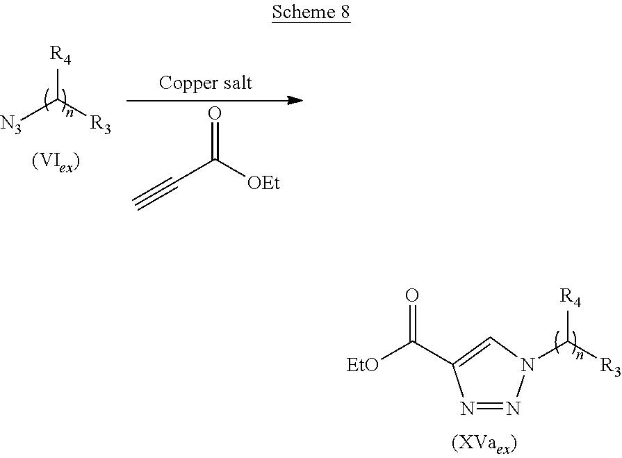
C([R3])([R4])N1N=NC(C(=O)[EtO])=C1.[N3]C([R3])[R4].C#CC([OEt])=O
